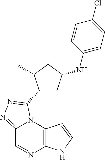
C12=C(N3C(=NN=C3C3CC(NC4=CC=C(Cl)C=C4)CC3C)C=N1)C=CN2
